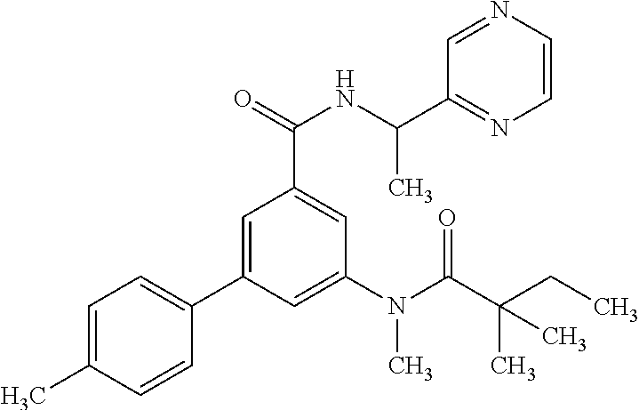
C1=C(C)C=CC(C2=CC(C(=O)NC(C3=NC=CN=C3)C)=CC(N(C(C(C)(CC)C)=O)C)=C2)=C1
